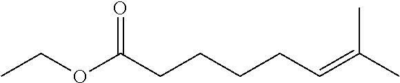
CCOC(CCCCC=C(C)C)=O
